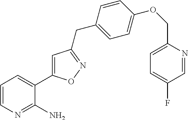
C1=CN=C(N)C(C2=CC(CC3=CC=C(OCC4=CC=C(F)C=N4)C=C3)=NO2)=C1
